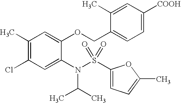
C1(C)=C(Cl)C=C(N(C(C)C)S(=O)(=O)C2=CC=C(C)O2)C(OCC2=CC=C([COOH])C=C2C)=C1
